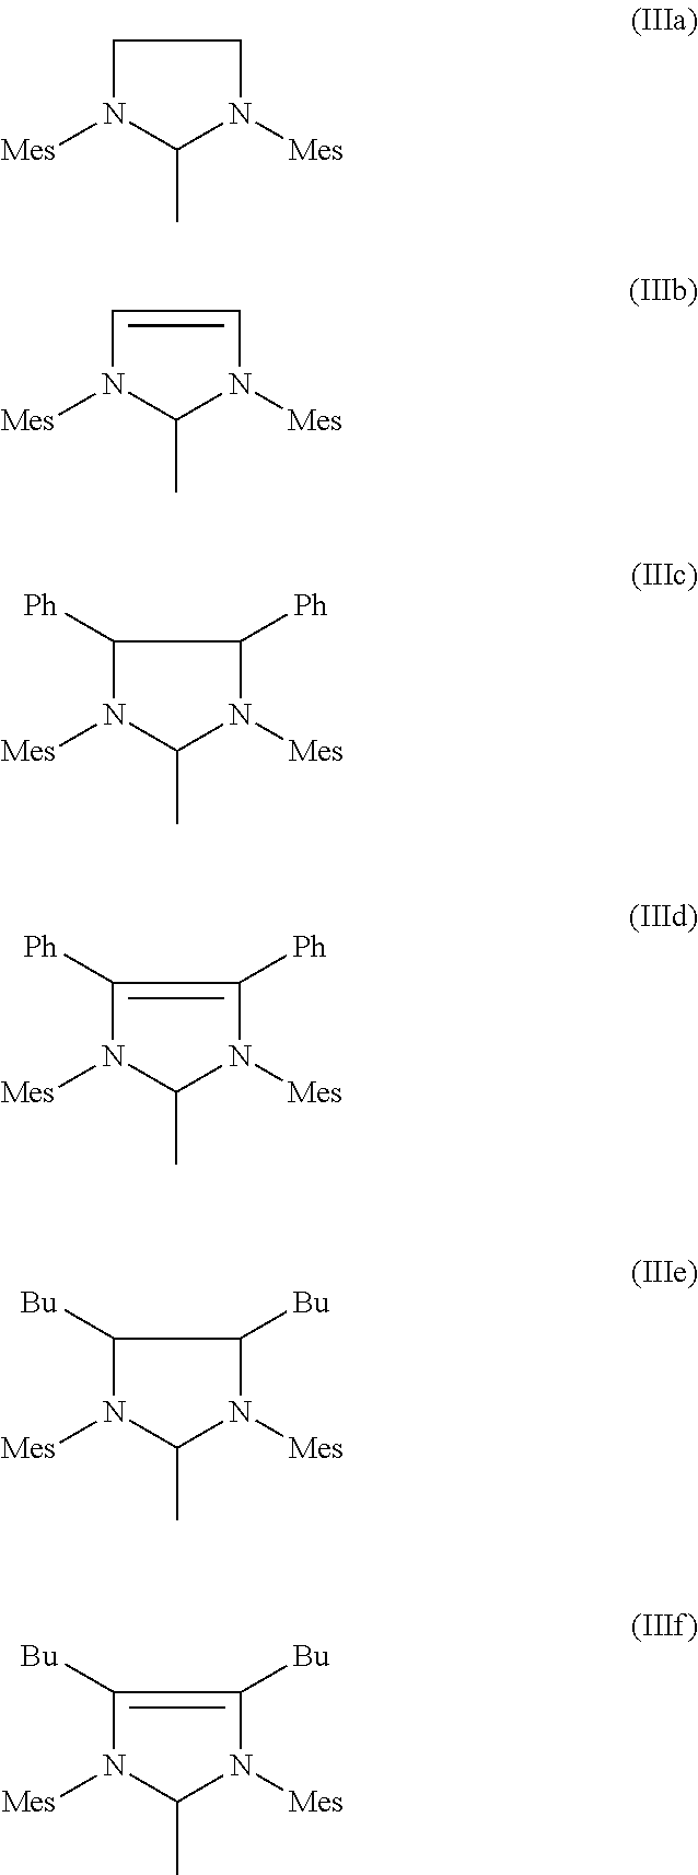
C1N([Mes])C(C)N([Mes])C1.C1=CN([Mes])C(C)N1[Mes].C1([Ph])N([Mes])C(C)N([Mes])C1[Ph].C1([Ph])=C([Ph])N([Mes])C(C)N1[Mes].C1([Bu])N([Mes])C(C)N([Mes])C1[Bu].C1([Bu])=C([Bu])N([Mes])C(C)N1[Mes]
